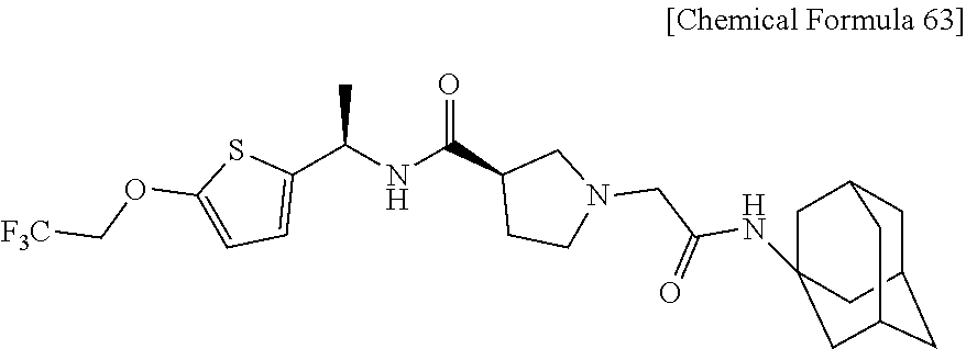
C(NC(=O)C1CCN(CC(NC23CC4CC(CC(C2)C4)C3)=O)C1)(C)C1=CC=C(OC[F3C])S1
